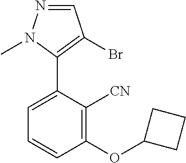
N1=CC(Br)=C(C2=CC=CC(OC3CCC3)=C2[CN])N1C
